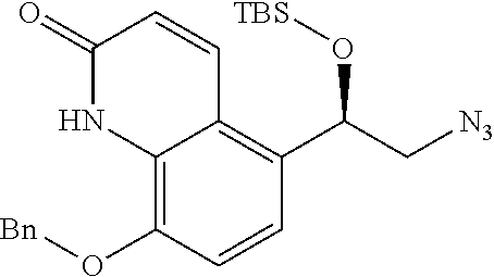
C12=C(O[Bn])C=CC(C(O[TBS])C[N3])=C1C=CC(=O)N2
